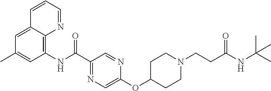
C12=CC(C)=CC(NC(C3=NC=C(OC4CCN(CCC(NC(C)(C)C)=O)CC4)N=C3)=O)=C1N=CC=C2
